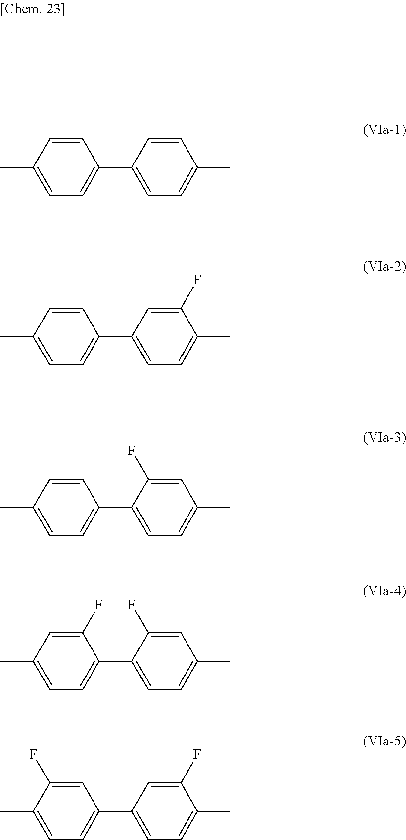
CC1=CC=C(C2=CC=C(C)C(F)=C2)C=C1.CC1=CC=C(C2=CC=C(C)C=C2F)C=C1.CC1=CC=C(C2=CC=C(C)C=C2)C=C1.CC1=CC=C(C2=CC=C(C)C=C2F)C(F)=C1.CC1=CC=C(C2=CC=C(C)C(F)=C2)C=C1F
